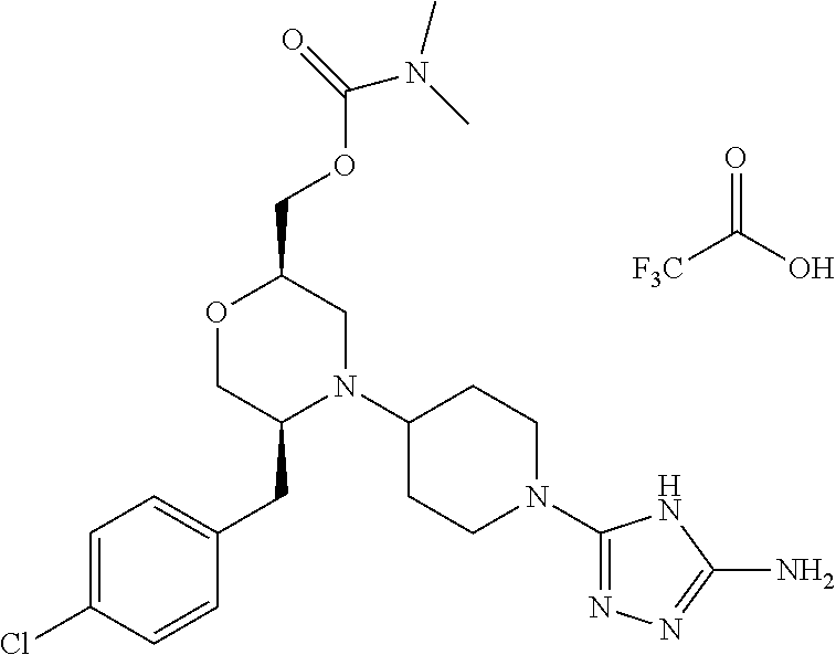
[F3C]C(O)=O.C(C1OCC(CC2=CC=C(Cl)C=C2)N(C2CCN(C3=NN=C(N)N3)CC2)C1)OC(=O)N(C)C
